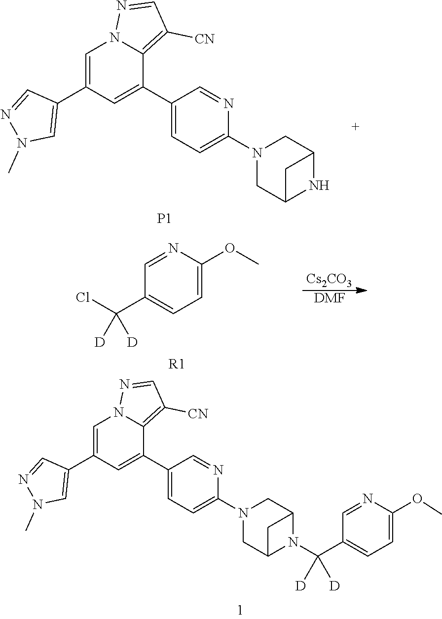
C12CN(C3=CC=C(C4=CC(C5=CN(C)N=C5)=CN5N=CC([CN])=C45)C=N3)CC(N1C(C1=CC=C(OC)N=C1)([D])[D])C2.C12CN(C3=CC=C(C4=CC(C5=CN(C)N=C5)=CN5N=CC([CN])=C45)C=N3)CC(N1)C2.[P1].C1=NC(OC)=CC=C1C(Cl)([D])[D].[R1].[Cs2CO3].[DMF]
